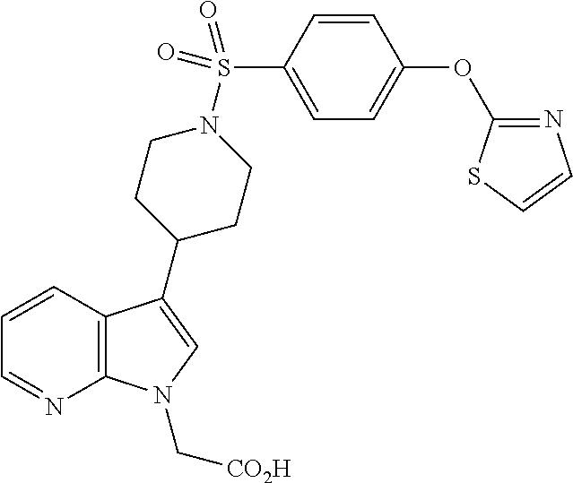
C12=C(C=CC=N1)C(C1CCN(S(C3=CC=C(OC4=NC=CS4)C=C3)(=O)=O)CC1)=CN2C[CO2H]
